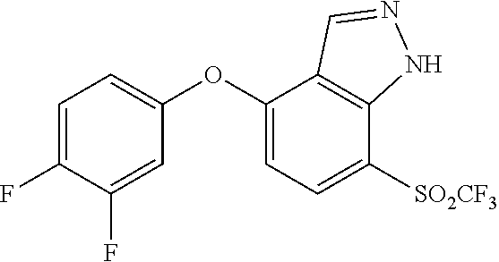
C1(OC2=CC=C([SO2CF3])C3=C2C=NN3)=CC=C(F)C(F)=C1
